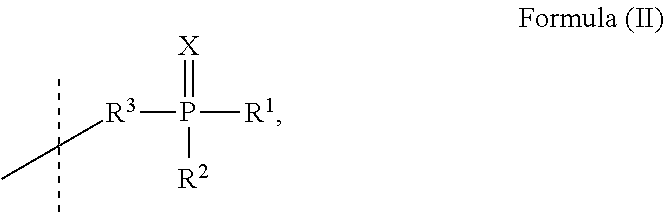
[R3](P([R1])(=[X])[R2])C(C)(C)C
